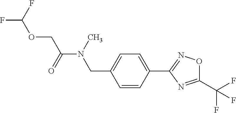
C1=CC(C2=NOC(C(F)(F)F)=N2)=CC=C1CN(C(=O)COC(F)F)C
